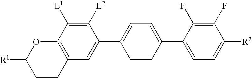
C1([R1])CCC2=C(O1)C([L1])=C([L2])C(C1=CC=C(C3=CC=C([R2])C(F)=C3F)C=C1)=C2
